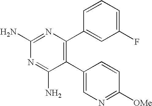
C1(C2=C(C3=CC(F)=CC=C3)N=C(N)N=C2N)=CN=C([OMe])C=C1
